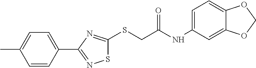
C1(C2=NSC(SCC(NC3=CC=C4C(=C3)OCO4)=O)=N2)=CC=C(C)C=C1
